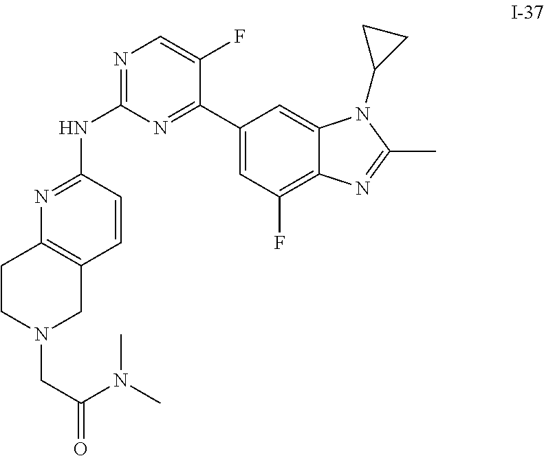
N1=C(NC2=NC3=C(C=C2)CN(CC(=O)N(C)C)CC3)N=C(C2=CC(F)=C3C(=C2)N(C2CC2)C(C)=N3)C(F)=C1
